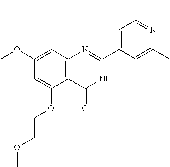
C1=C(OCCOC)C2=C(C=C1OC)N=C(C1=CC(C)=NC(C)=C1)NC2=O
